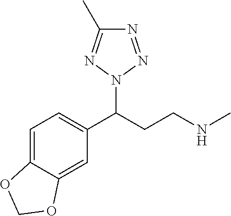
C1(C(CCNC)N2N=NC(C)=N2)=CC=C2C(=C1)OCO2
